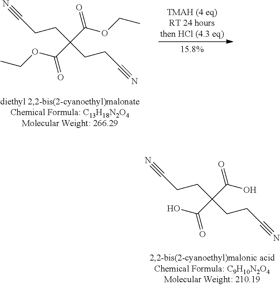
C(CCC#N)(C(OCC)=O)(C(=O)OCC)CCC#N.C(CCC#N)(C(O)=O)(C(=O)O)CCC#N
